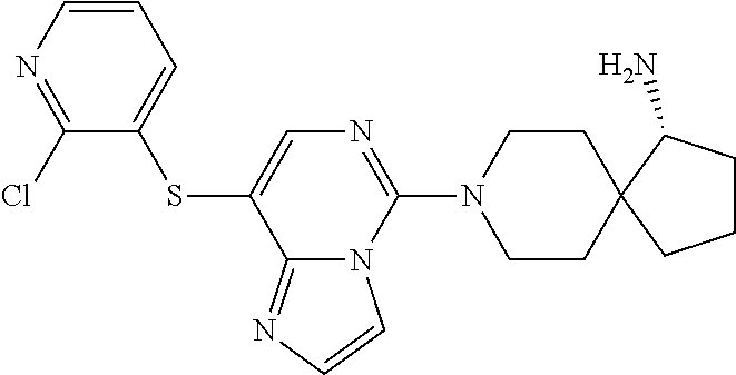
C12=NC=CN1C(N1CCC3(CC1)C(N)CCC3)=NC=C2SC1=CC=CN=C1Cl
